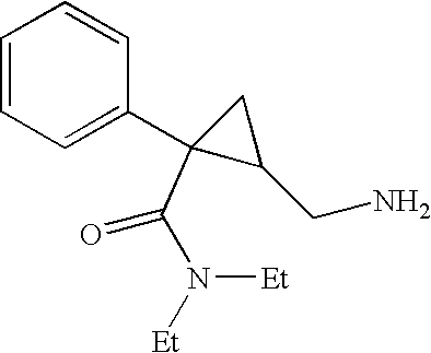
C1=CC=C(C2(C(=O)N([Et])[Et])C(CN)C2)C=C1
